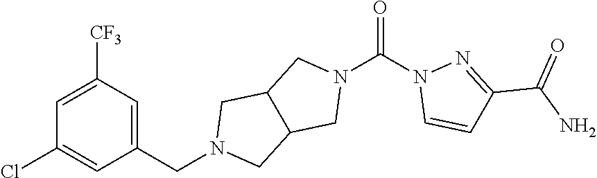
O=C(N1C=CC(C(N)=O)=N1)N1CC2C(C1)CN(CC1=CC([CF3])=CC(Cl)=C1)C2
